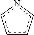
c1ccnc1
